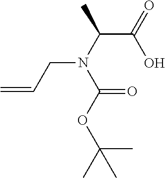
C=CCN(C(C)C(O)=O)C(OC(C)(C)C)=O
